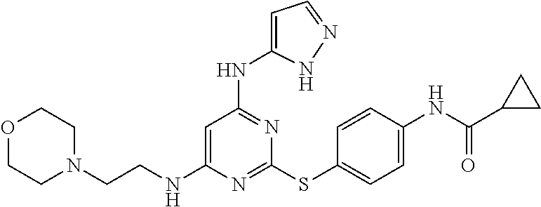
N1=C(SC2=CC=C(NC(C3CC3)=O)C=C2)N=C(NC2=CC=NN2)C=C1NCCN1CCOCC1
